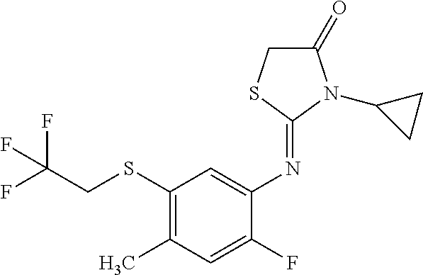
N(C1=CC(SCC(F)(F)F)=C(C)C=C1F)=C1N(C2CC2)C(=O)CS1
